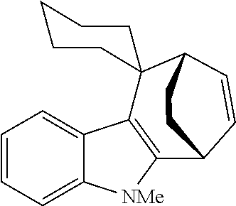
C1=CC=C2C(=C1)C1=C([NMe]2)C2C=CC(C13CCCCC3)CC2
